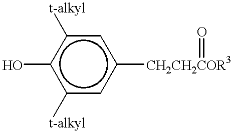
c1(O)c([t-alkyl])cc([CH2CH2COR3]=O)cc1[t-alkyl]
